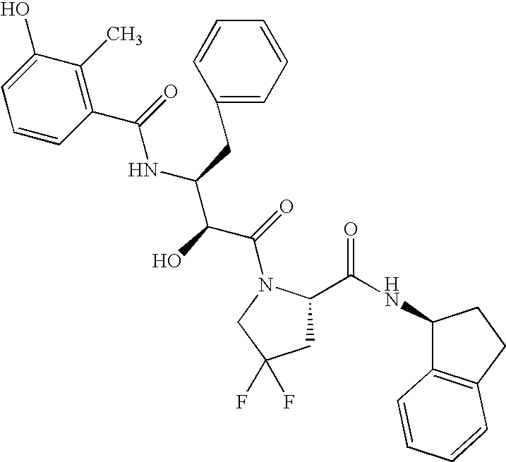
C1C(C(NC2C3=C(CC2)C=CC=C3)=O)N(C(=O)C(C(NC(C2=C(C)C(O)=CC=C2)=O)CC2=CC=CC=C2)O)CC1(F)F
